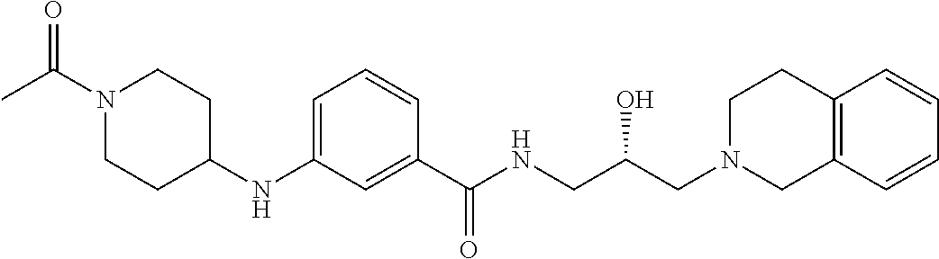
C1=C(NC2CCN(C(C)=O)CC2)C=C(C(NCC(CN2CC3=C(CC2)C=CC=C3)O)=O)C=C1
